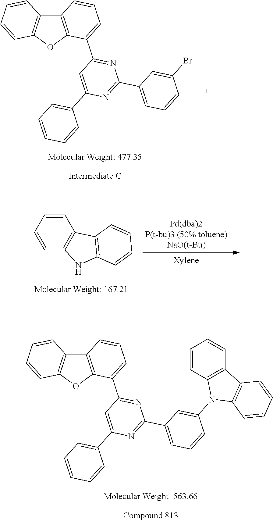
C12=C(OC3=C1C=CC=C3)C(C1=NC(C3=CC=CC(Br)=C3)=NC(C3=CC=CC=C3)=C1)=CC=C2.C1=CC2=C(C=C1)C1=C(N2)C=CC=C1.C12=C(OC3=C1C=CC=C3)C(C1=NC(C3=CC=CC(N4C5=C(C=CC=C5)C5=C4C=CC=C5)=C3)=NC(C3=CC=CC=C3)=C1)=CC=C2
